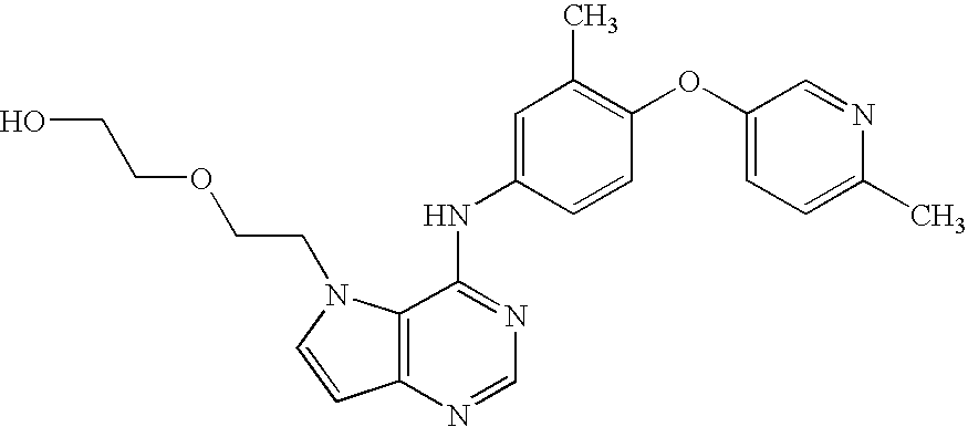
C12=C(N=CN=C1NC1=CC(C)=C(OC3=CC=C(C)N=C3)C=C1)C=CN2CCOCCO
